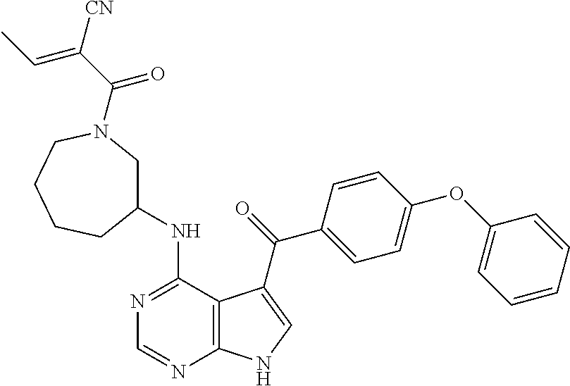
N1=C(NC2CN(C(C([CN])=CC)=O)CCCC2)C2=C(N=C1)NC=C2C(=O)C1=CC=C(OC2=CC=CC=C2)C=C1
